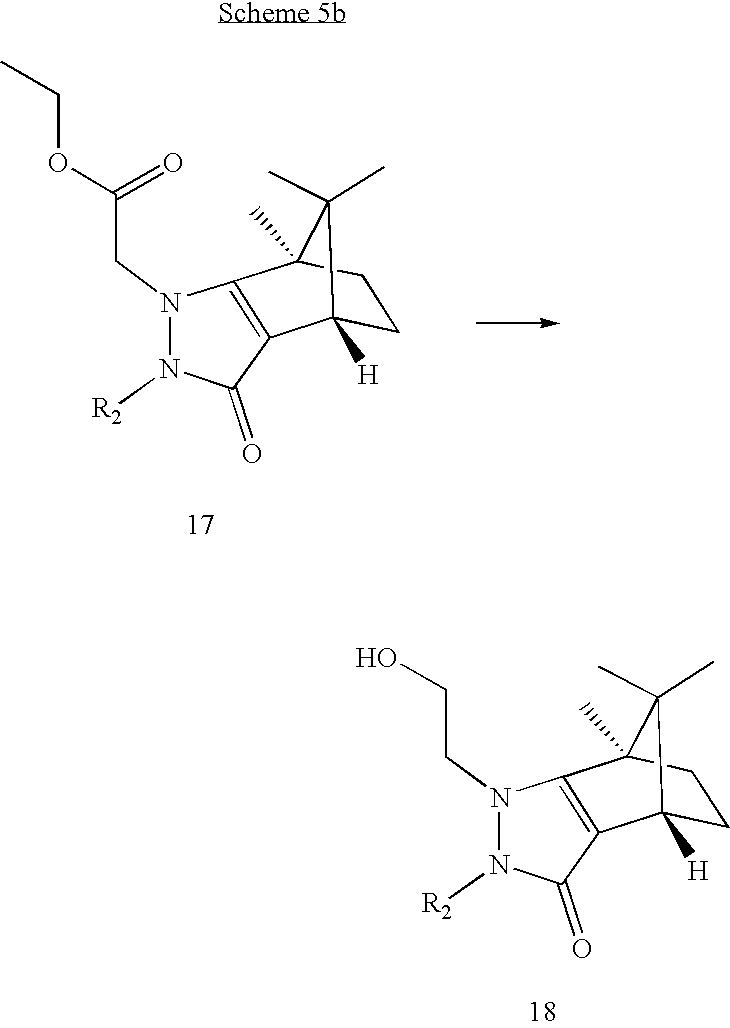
C1C2([H])C3=C(C(C)(C1)C2(C)C)N(CC(OCC)=O)N([R2])C3=O.C1C2([H])C3=C(C(C)(C1)C2(C)C)N(CCO)N([R2])C3=O
